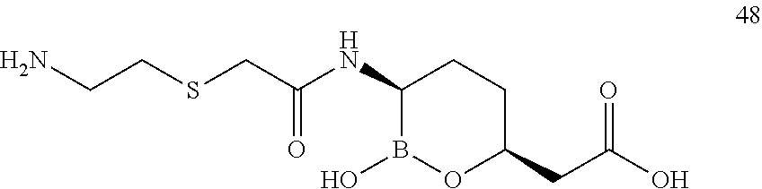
C(SCC(NC1B(O)OC(CC(O)=O)CC1)=O)CN
